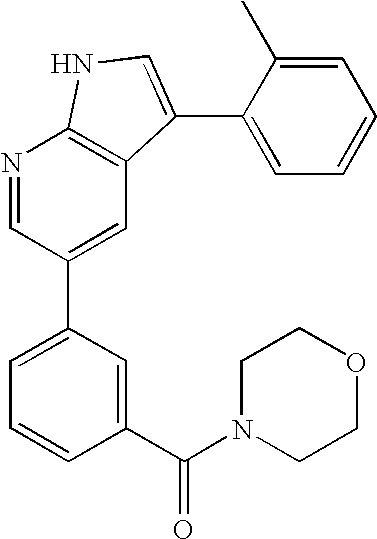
N1=CC(C2=CC=CC(C(N3CCOCC3)=O)=C2)=CC2=C1NC=C2C1=CC=CC=C1C
